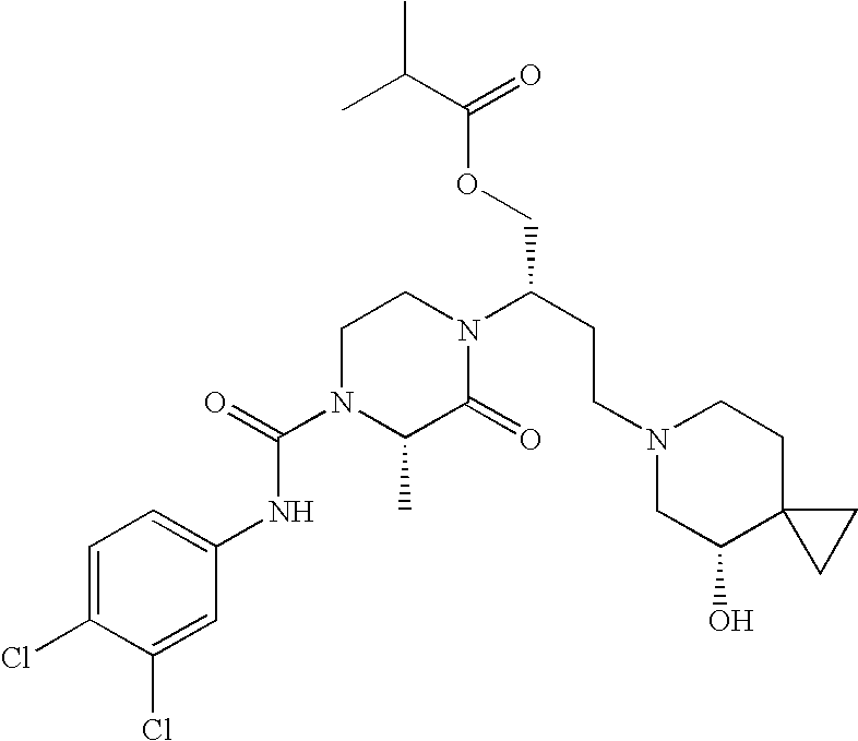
C(OCC(CCN1CC(O)C2(CC1)CC2)N1CCN(C(=O)NC2=CC=C(Cl)C(Cl)=C2)C(C)C1=O)(C(C)C)=O
